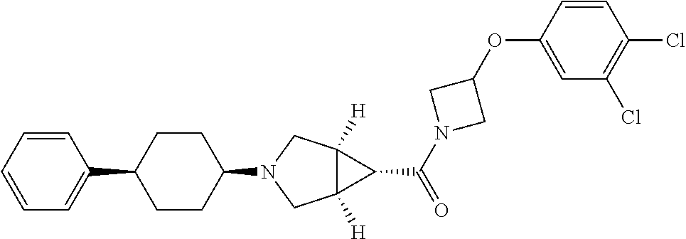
C12([H])C([H])(CN(C3CCC(C4=CC=CC=C4)CC3)C1)C2C(=O)N1CC(OC2=CC(Cl)=C(Cl)C=C2)C1
